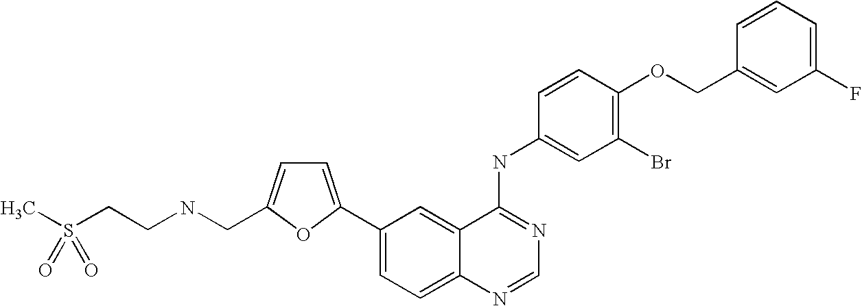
C1(C2=CC=C(CNCCS(C)(=O)=O)O2)=CC=C2C(=C1)C(NC1=CC(Br)=C(OCC3=CC(F)=CC=C3)C=C1)=NC=N2
